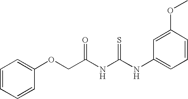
C1=CC=CC(OCC(NC(NC2=CC=CC(OC)=C2)=S)=O)=C1
